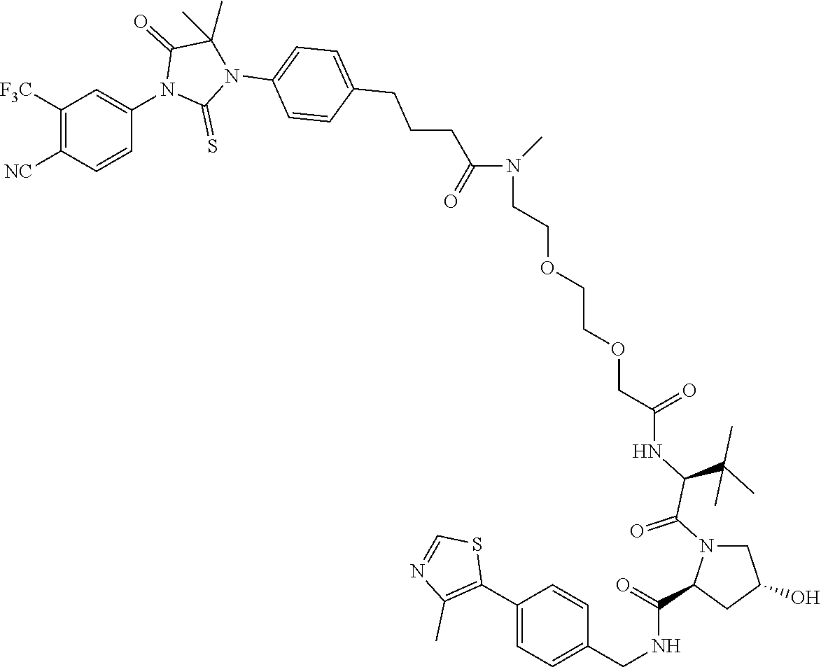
C1([F3C])=C([NC])C=CC(N2C(=S)N(C3=CC=C(CCCC(N(CCOCCOCC(NC(C(=O)N4CC(O)CC4C(NCC4=CC=C(C5=C(C)N=CS5)C=C4)=O)C(C)(C)C)=O)C)=O)C=C3)C(C)(C)C2=O)=C1
